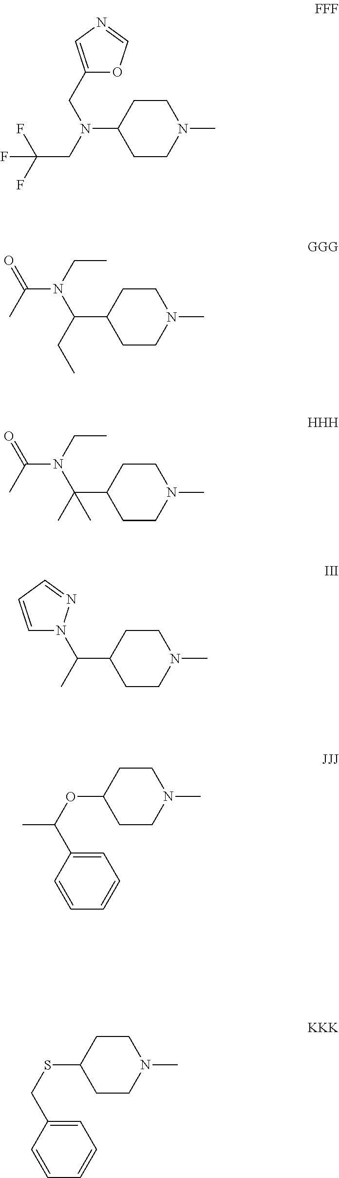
C1CN(C)CCC1N(CC1=CN=CO1)CC(F)(F)F.C1CN(C)CCC1C(N(CC)C(C)=O)CC.C1CN(C)CCC1C(N(CC)C(C)=O)(C)C.C1CN(C)CCC1C(N1C=CC=N1)C.C1CN(C)CCC1OC(C)C1=CC=CC=C1.C1CN(C)CCC1SCC1=CC=CC=C1
